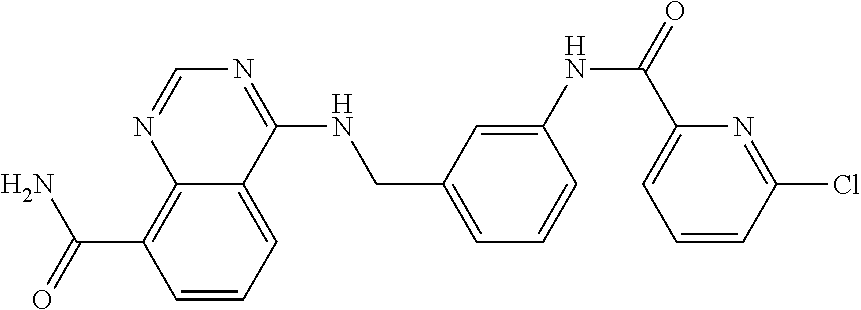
C(C1=C2N=CN=C(NCC3=CC=CC(NC(=O)C4=CC=CC(Cl)=N4)=C3)C2=CC=C1)(N)=O
